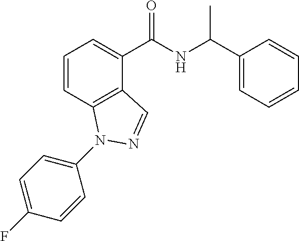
C1=CC2=C(C(C(NC(C3=CC=CC=C3)C)=O)=C1)C=NN2C1=CC=C(F)C=C1
